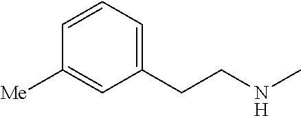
C1(CCNC)=CC=CC([Me])=C1
